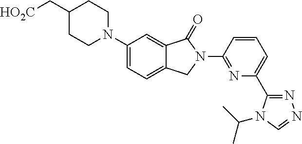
C1(C[HO2C])CCN(C2=CC=C3C(=C2)C(=O)N(C2=NC(C4=NN=CN4C(C)C)=CC=C2)C3)CC1
